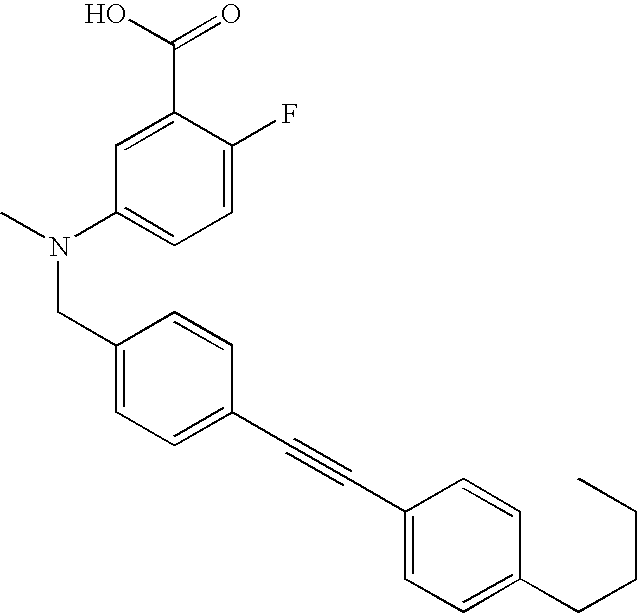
C1=C(F)C(C(O)=O)=CC(N(C)CC2=CC=C(C#CC3=CC=C(CCCC)C=C3)C=C2)=C1
